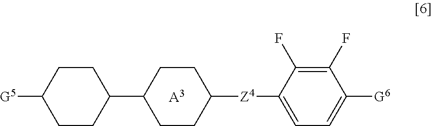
[A3].C1(C2CCC([Z4]C3=CC=C([G6])C(F)=C3F)CC2)CCC([G5])CC1
